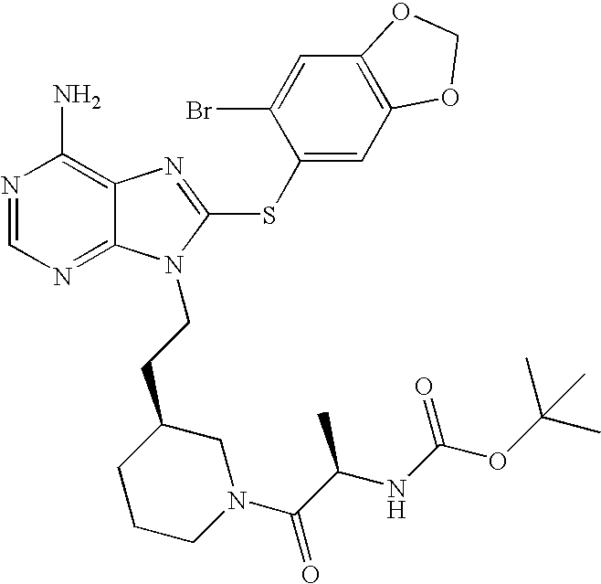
N1=CN=C2C(=C1N)N=C(SC1=CC3=C(C=C1Br)OCO3)N2CCC1CCCN(C(=O)C(C)NC(OC(C)(C)C)=O)C1
